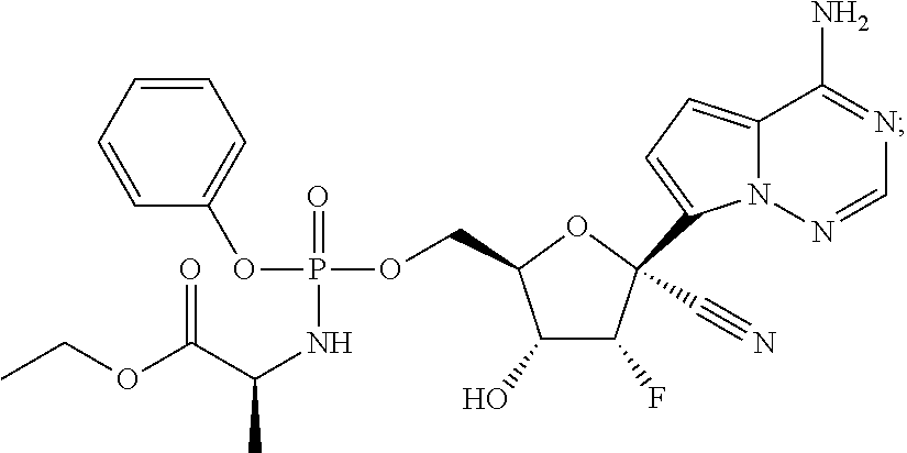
N1=C(N)C2=CC=C(C3(C#N)C(F)C(O)C(COP(=O)(NC(C(OCC)=O)C)OC4=CC=CC=C4)O3)N2N=C1
